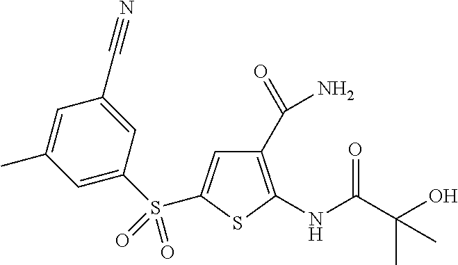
C1(C(=O)N)=C(NC(C(O)(C)C)=O)SC(S(C2=CC(C)=CC(C#N)=C2)(=O)=O)=C1
